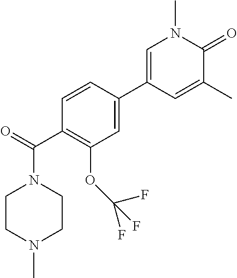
C1(C(=O)N2CCN(C)CC2)=C(OC(F)(F)F)C=C(C2=CN(C)C(=O)C(C)=C2)C=C1
